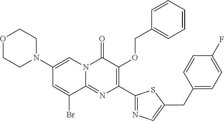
O1CCN(C2=CN3C(=NC(C4=NC=C(CC5=CC=C(F)C=C5)S4)=C(OCC4=CC=CC=C4)C3=O)C(Br)=C2)CC1
